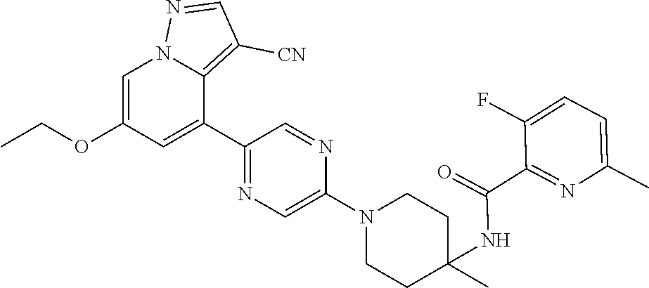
C1=C(OCC)C=C(C2=NC=C(N3CCC(C)(NC(=O)C4=NC(C)=CC=C4F)CC3)N=C2)C2=C([CN])C=NN12
